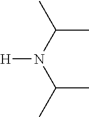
C(C)(N(C(C)C)[H])C
